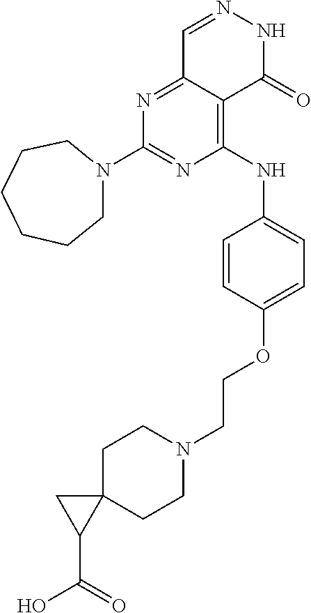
N1=C(N2CCCCCC2)N=C2C(=C1NC1=CC=C(OCCN3CCC4(CC3)CC4C(=O)O)C=C1)C(=O)NN=C2
